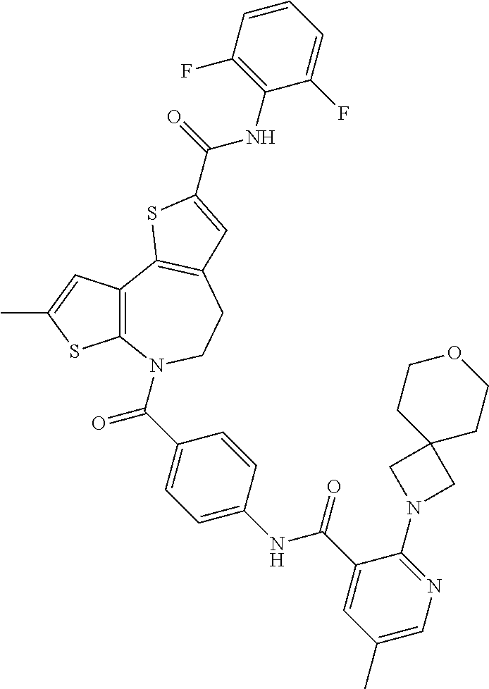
C12=C(C=C(C)S1)C1=C(CCN2C(C2=CC=C(NC(C3=CC(C)=CN=C3N3CC4(C3)CCOCC4)=O)C=C2)=O)C=C(C(=O)NC2=C(F)C=CC=C2F)S1
